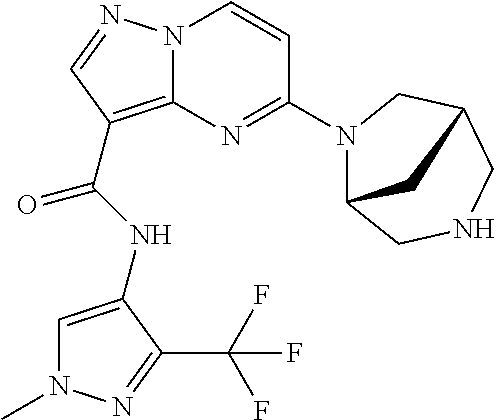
C1=C(NC(=O)C2=C3N(N=C2)C=CC(N2C4CNCC(C2)C4)=N3)C(C(F)(F)F)=NN1C
